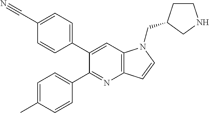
C1(C#N)=CC=C(C2=CC3=C(N=C2C2=CC=C(C)C=C2)C=CN3CC2CCNC2)C=C1
